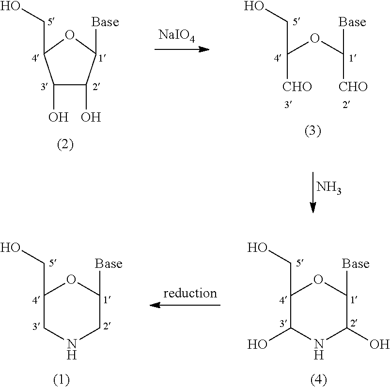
[NaIO4].N.C(OC([Base])[CHO])(CO)[CHO].C1(O)C(O)C([Base])OC1CO.C1(CO)OC([Base])C(O)NC1O.C1(CO)OC([Base])CNC1
